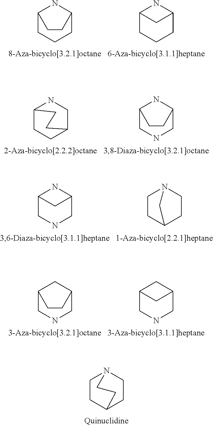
C1CC2CCN1CC2.C12CCCC(N1)CC2.C12CCCC(N1)C2.C12CCC(CN1)CC2.C12CNCC(N1)CC2.C12CNCC(N1)C2.C1CC2CCN1C2.C12CNCC(C1)CC2.C12CNCC(C1)C2
